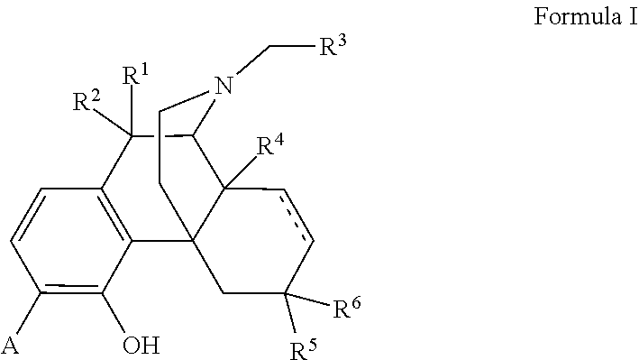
[R3]CN1CCC23CC([R6])([R5])ccC2([R4])C1C([R2])([R1])C1=C3C(O)=C([A])C=C1
